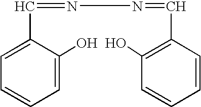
C1=CC=C(O)C(C=NN=CC2=C(O)C=CC=C2)=C1
